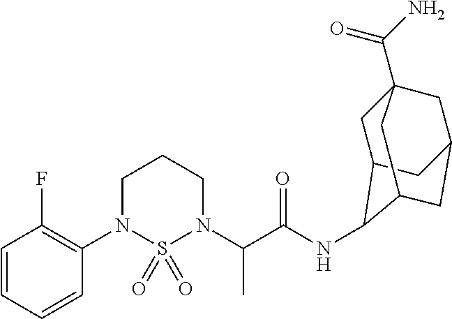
C1=CC=CC(N2S(=O)(=O)N(C(C(NC3C4CC5(C(N)=O)CC(CC3C5)C4)=O)C)CCC2)=C1F
